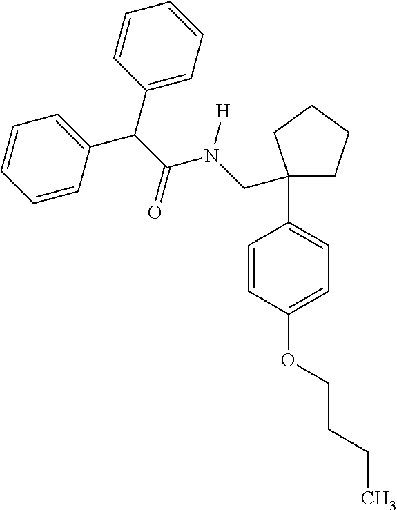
C(N(C(C(C1=CC=CC=C1)C1=CC=CC=C1)=O)[H])C1(C2=CC=C(OCCCC)C=C2)CCCC1
